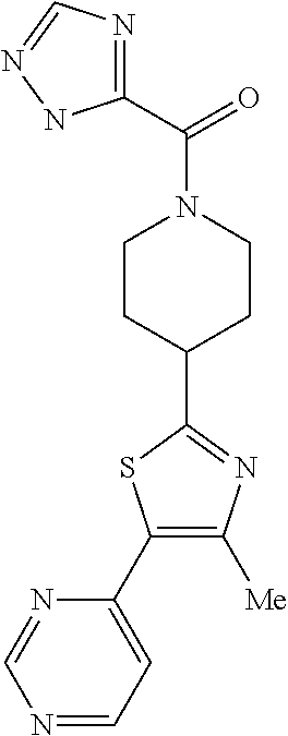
C1(C(N2CCC(C3=NC([Me])=C(C4=CC=NC=N4)S3)CC2)=O)=NC=NN1
